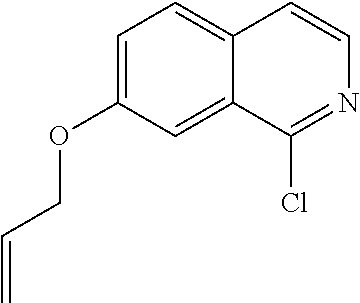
C1=C(OCC=C)C=C2C(=C1)C=CN=C2Cl
